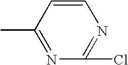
CC1=NC(Cl)=NC=C1
